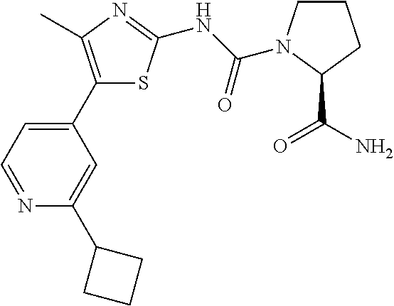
C1(C2=CC=NC(C3CCC3)=C2)=C(C)N=C(NC(=O)N2CCCC2C(=O)N)S1
